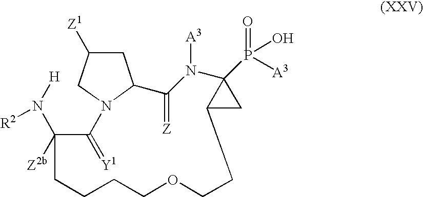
N12C(CC([Z1])C1)C(=[Z])N([A3])C1(P([A3])(=O)O)C(C1)CCOCCCCC([Z2b])(N([H])[R2])C2=[Y1]
